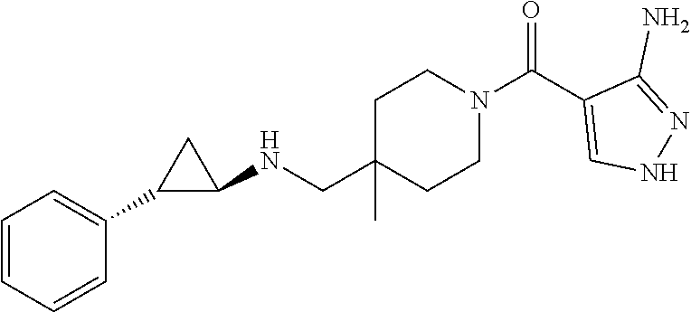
C(C1(C)CCN(C(C2=CNN=C2N)=O)CC1)NC1C(C2=CC=CC=C2)C1
